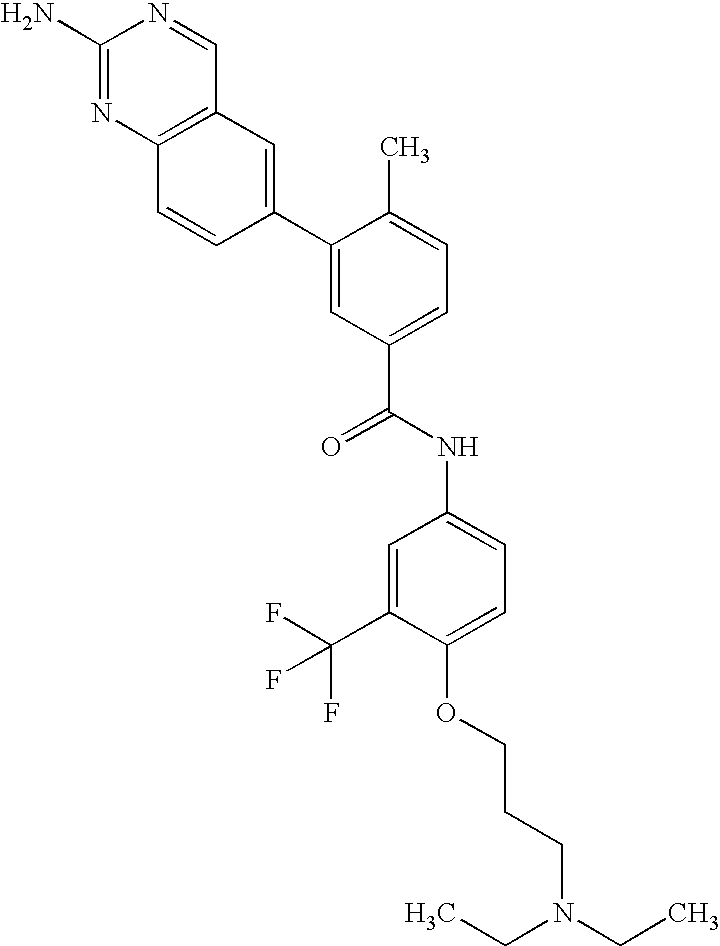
C12=C(C=C(C3=CC(C(=O)NC4=CC=C(OCCCN(CC)CC)C(C(F)(F)F)=C4)=CC=C3C)C=C1)C=NC(N)=N2
